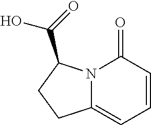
C12=CC=CC(=O)N1C(C(=O)O)CC2
